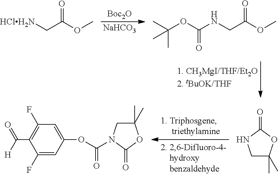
C(C(OC)=O)[HClH2N].[Boc2O].[NaHCO3].C(OC(NCC(OC)=O)=O)(C)(C)C.C1C(C)(C)OC(=O)N1.C1(F)=CC(OC(=O)N2CC(C)(C)OC2=O)=CC(F)=C1C([H])=O
